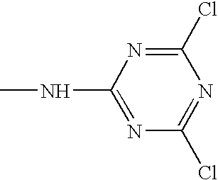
CNC1=NC(Cl)=NC(Cl)=N1
